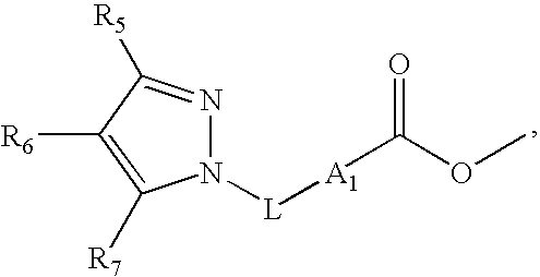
COC(=O)[A1][L]N1N=C([R5])C([R6])=C1[R7]
